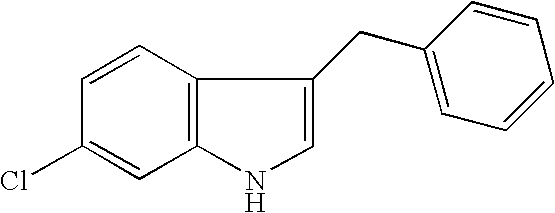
C12=C(C=CC(Cl)=C1)C(CC1=CC=CC=C1)=CN2
